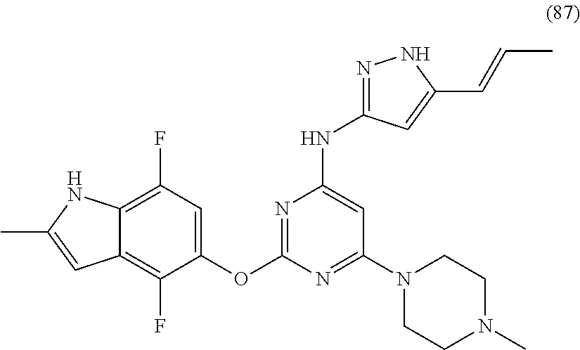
C1(F)=C2C(=C(F)C(OC3=NC(NC4=NNC(C=CC)=C4)=CC(N4CCN(C)CC4)=N3)=C1)C=C(C)N2
